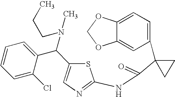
C1=C2C(=CC(C3(C(=O)NC4=NC=C(C(C5=CC=CC=C5Cl)N(C)CCC)S4)CC3)=C1)OCO2
